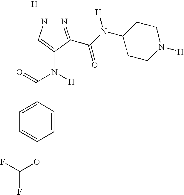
[H].N1N=C(C(N(C2CCN([H])CC2)[H])=O)C(N(C(=O)C2=CC=C(OC(F)F)C=C2)[H])=C1
